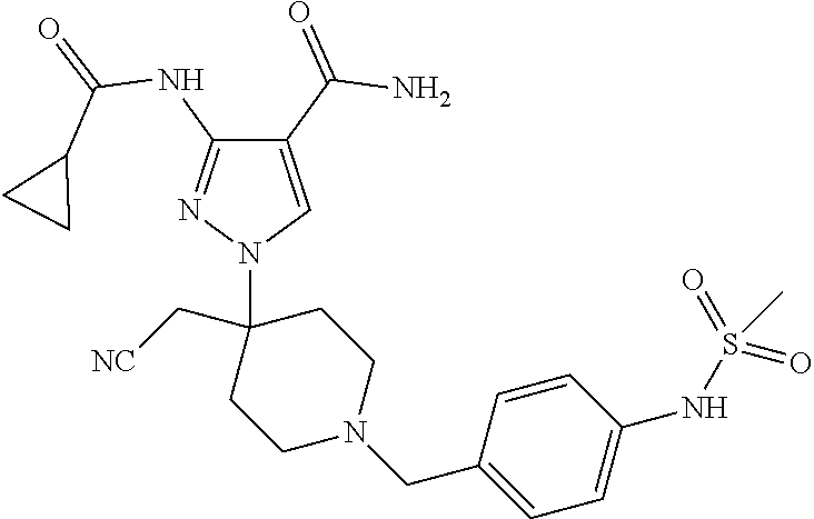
C1(C(=O)N)=CN(C2(C[NC])CCN(CC3=CC=C(NS(=O)(=O)C)C=C3)CC2)N=C1NC(=O)C1CC1
